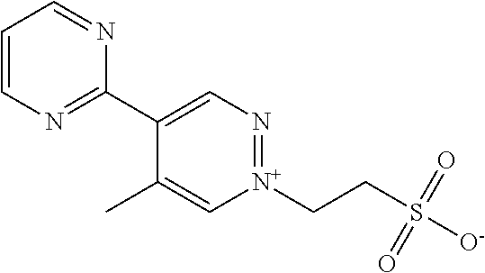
C1=CN=C(C2=CN=[N+](CCS([O-])(=O)=O)C=C2C)N=C1
